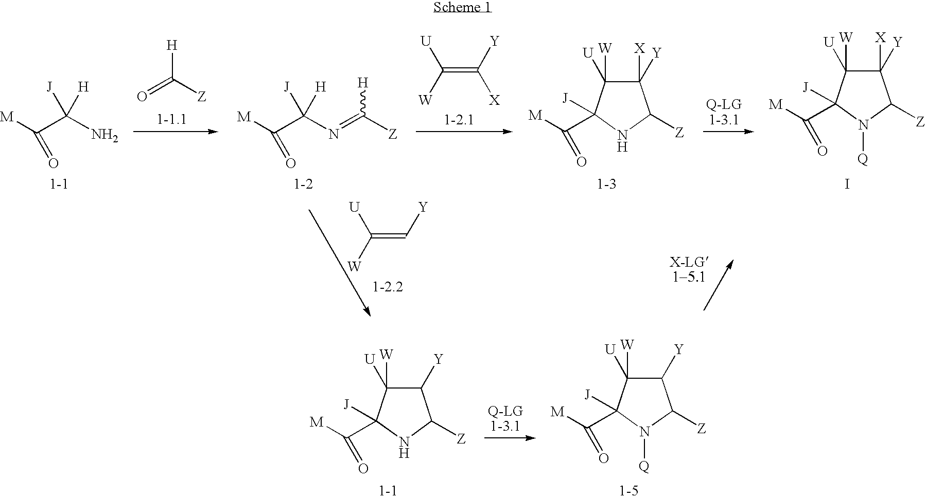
C(=C([Y])[X])([W])[U].[M]C(C(N=C([Z])[H])([H])[J])=O.C1([Y])([X])C([W])([U])C([J])(C([M])=O)NC1[Z].C1([Y])([X])C([W])([U])C([J])(C([M])=O)N([Q])C1[Z].I.C(=C[Y])([W])[U].[M]C(C(N)([H])[J])=O.[H]C([Z])=O.C1([Y])C([W])([U])C([J])(C([M])=O)NC1[Z].C1([Y])C([W])([U])C([J])(C([M])=O)N([Q])C1[Z]
